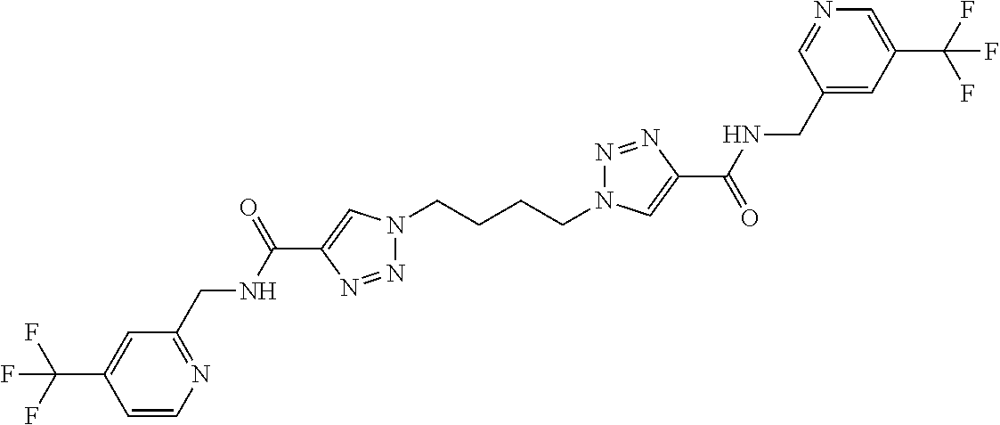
N1(CCCCN2N=NC(C(=O)NCC3=CC(C(F)(F)F)=CN=C3)=C2)N=NC(C(NCC2=NC=CC(C(F)(F)F)=C2)=O)=C1
